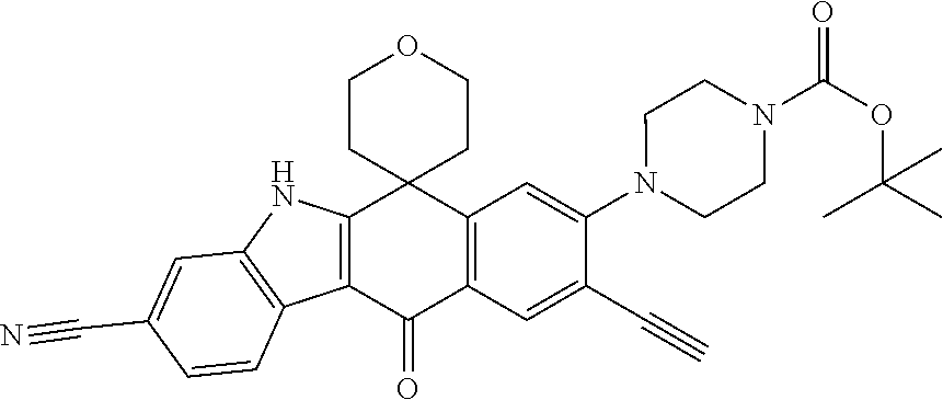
C12=C(C(=O)C3=C(C14CCOCC4)C=C(N1CCN(C(OC(C)(C)C)=O)CC1)C(C#C)=C3)C1=C(N2)C=C(C#N)C=C1
